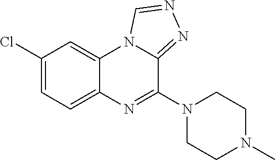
C12=CC=C(Cl)C=C1N1C(=NN=C1)C(N1CCN(C)CC1)=N2
